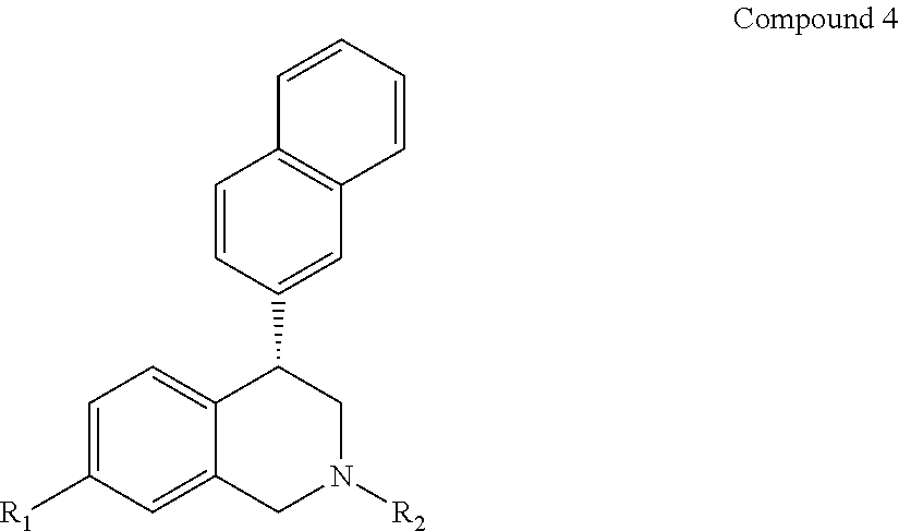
C1=CC2=C(C=C1)C=C(C1C3=CC=C([R1])C=C3CN([R2])C1)C=C2
